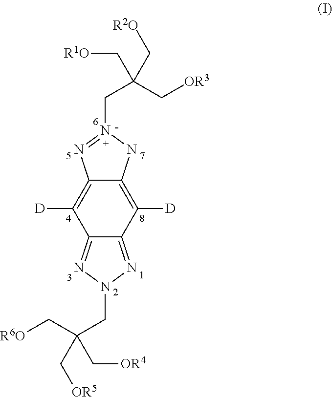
C1([D])=C2C(=C([D])C3=NN(CC(C[R6O])(C[OR4])C[OR5])N=C13)N=N(CC(C[OR3])(C[R1O])C[R2O])N2
